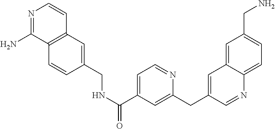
N1=C(N)C2=C(C=C1)C=C(CNC(C1=CC=NC(CC3=CC4=CC(CN)=CC=C4N=C3)=C1)=O)C=C2
